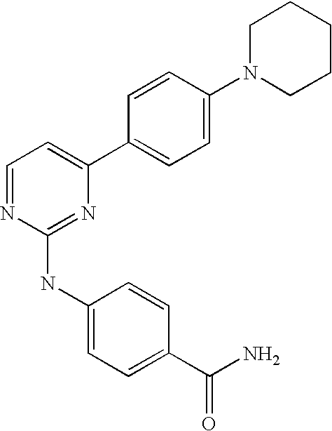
C1=CC(C2=CC=NC(NC3=CC=C(C(N)=O)C=C3)=N2)=CC=C1N1CCCCC1
